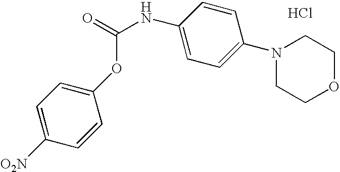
C1=C(OC(=O)NC2=CC=C(N3CCOCC3)C=C2)C=CC([O2N])=C1.Cl
